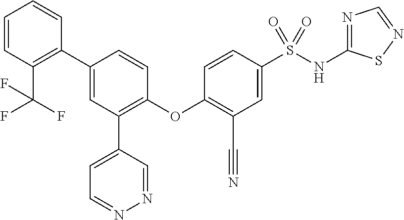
C1(OC2=C(C#N)C=C(S(NC3=NC=NS3)(=O)=O)C=C2)=C(C2=CC=NN=C2)C=C(C2=C(C(F)(F)F)C=CC=C2)C=C1
